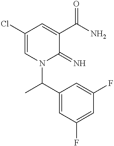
C1(Cl)=CN(C(C2=CC(F)=CC(F)=C2)C)C(=N)C(C(N)=O)=C1
